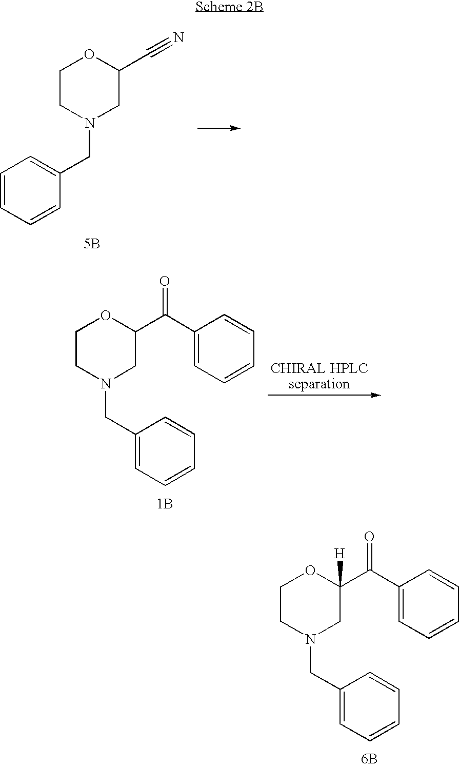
C1=CC=CC(CN2CC(C#N)OCC2)=C1.[5B].C1(CN2CC(C(C3=CC=CC=C3)=O)OCC2)=CC=CC=C1.[1B].C1(CN2CC(C(C3=CC=CC=C3)=O)([H])OCC2)=CC=CC=C1.[6B]
